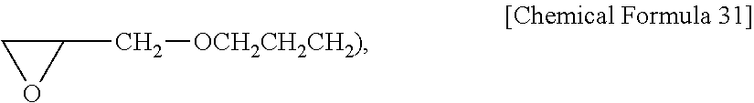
C1(C[OCH2CH2CH2)])CO1
